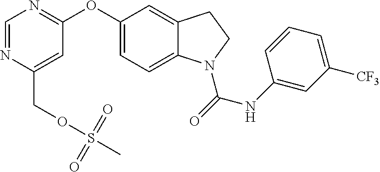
C1(OC2=NC=NC(COS(C)(=O)=O)=C2)=CC=C2C(=C1)CCN2C(NC1=CC([CF3])=CC=C1)=O
